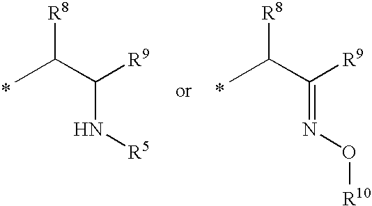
[R8]C(C([R9])N[R5])C.[R8]C(C([R9])=NO[R10])C
